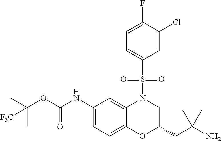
C1(NC(OC(C)(C)[F3C])=O)=CC=C2C(=C1)N(S(C1=CC=C(F)C(Cl)=C1)(=O)=O)CC(CC(N)(C)C)O2
